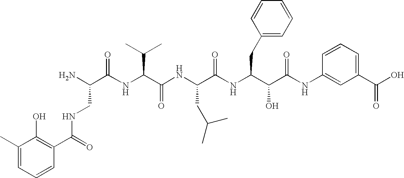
C(=O)(NCC(N)C(=O)NC(C(C)C)C(=O)NC(CC(C)C)C(=O)NC(CC1=CC=CC=C1)C(O)C(=O)NC1=CC(C(=O)O)=CC=C1)C1=C(O)C(C)=CC=C1
